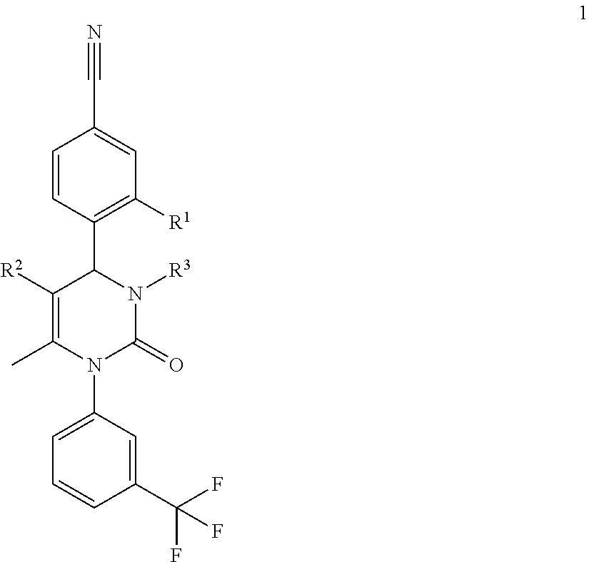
C1=CC(C2C([R2])=C(C)N(C3=CC=CC(C(F)(F)F)=C3)C(=O)N2[R3])=C([R1])C=C1C#N
